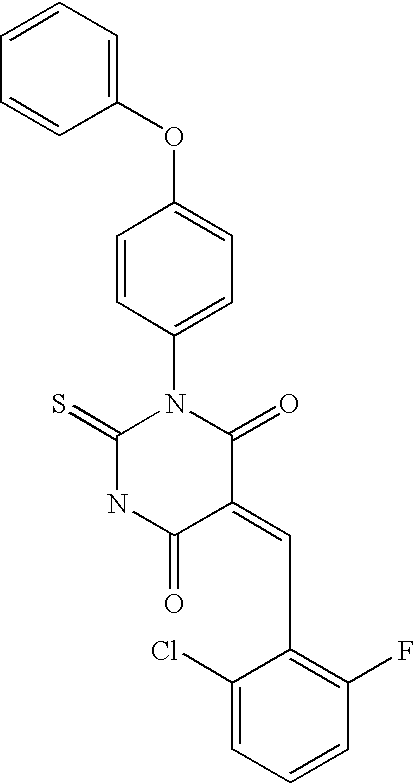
C1(C=C2C(=O)N(C3=CC=C(OC4=CC=CC=C4)C=C3)C(=S)NC2=O)=C(F)C=CC=C1Cl
